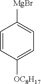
C1=CC([OC8H17])=CC=C1[MgBr]
